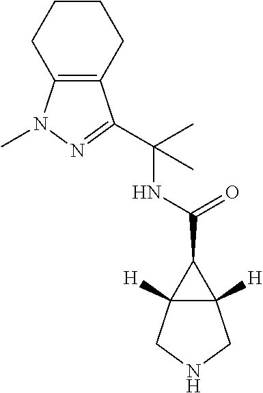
C12([H])C([H])(CNC1)C2C(=O)NC(C)(C)C1=NN(C)C2=C1CCCC2
